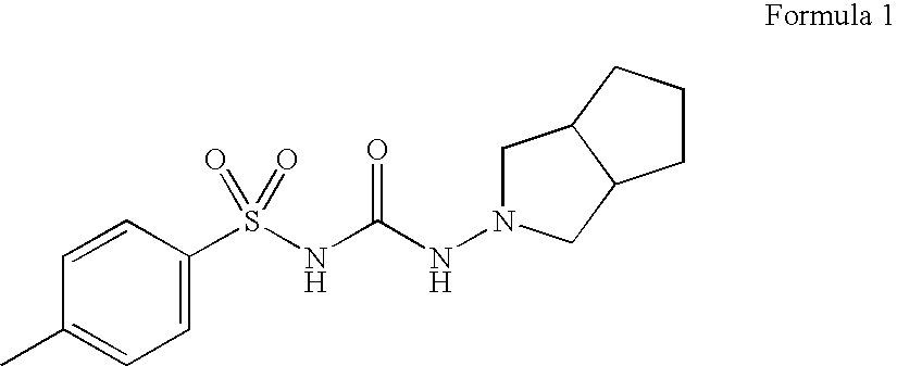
C1=CC(S(NC(=O)NN2CC3C(C2)CCC3)(=O)=O)=CC=C1C
